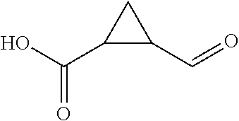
C1(C(O)=O)C(C=O)C1
